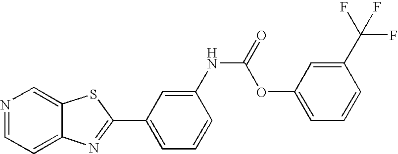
C12=CC=NC=C1SC(C1=CC=CC(NC(=O)OC3=CC=CC(C(F)(F)F)=C3)=C1)=N2
